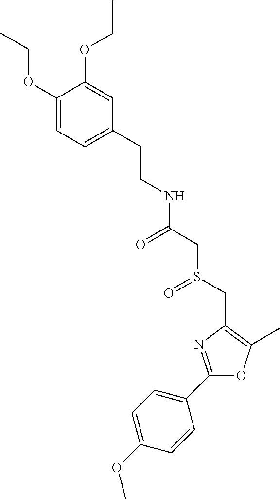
C1(C2=CC=C(OC)C=C2)=NC(CS(CC(=O)NCCC2=CC=C(OCC)C(OCC)=C2)=O)=C(C)O1
